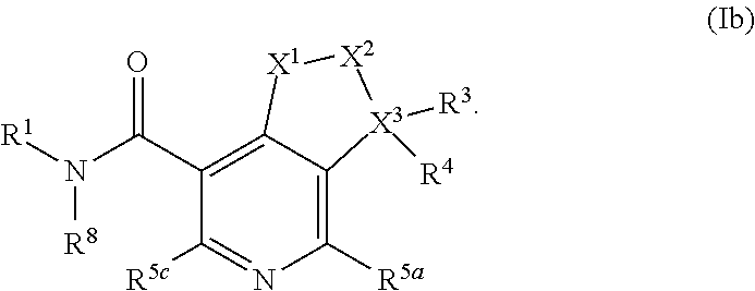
C1([R5a])=C2C(=C(C(N([R1])[R8])=O)C([R5c])=N1)[X1][X2][X3]2([R3])[R4]
